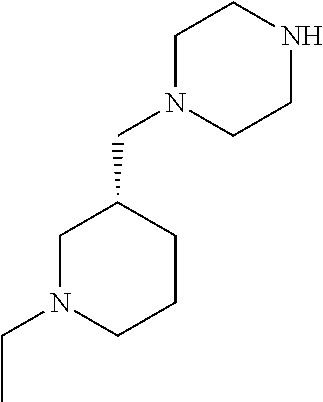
C1N(CC)CCCC1CN1CCNCC1
